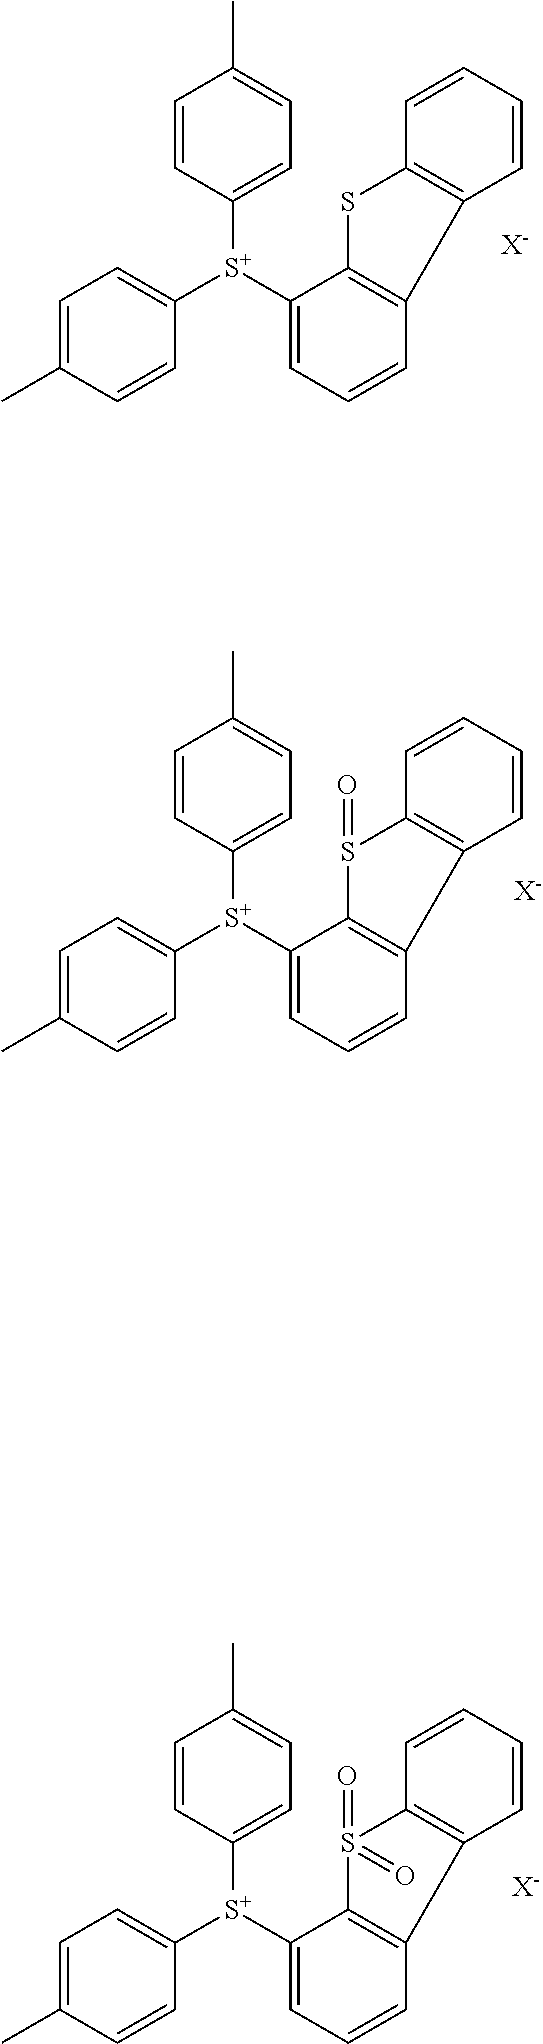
C1=CC2=C(C=C1)SC1=C2C=CC=C1[S+](C1=CC=C(C)C=C1)C1=CC=C(C)C=C1.[X-].C1=CC2=C(C=C1)S(=O)C1=C2C=CC=C1[S+](C1=CC=C(C)C=C1)C1=CC=C(C)C=C1.[X-].C1=CC2=C(C=C1)S(=O)(=O)C1=C2C=CC=C1[S+](C1=CC=C(C)C=C1)C1=CC=C(C)C=C1.[X-]
